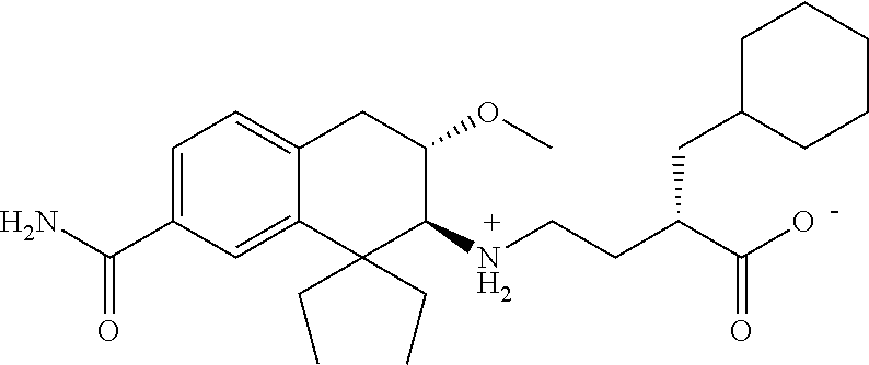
C1=C(C(N)=O)C=C2C(=C1)CC(OC)C(NCCC(C(O)=O)CC1CCCCC1)C2(CC)CC
